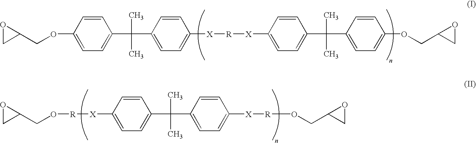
O1CC1COC1=CC=C(C(C)(C)C2=CC=C([X][R][X]C3=CC=C(C(C)(C)C4=CC=C(OCC5CO5)C=C4)C=C3)C=C2)C=C1.O1CC1CO[R][X]C1=CC=C(C(C)(C)C2=CC=C([X][R]OCC3OC3)C=C2)C=C1
